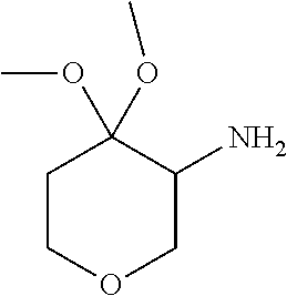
C1COCC(N)C1(OC)OC
